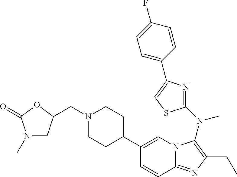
C1(C2CCN(CC3CN(C)C(=O)O3)CC2)=CN2C(=NC(CC)=C2N(C2=NC(C3=CC=C(F)C=C3)=CS2)C)C=C1
